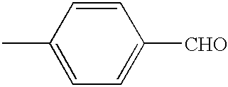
CC1=CC=C([CHO])C=C1
